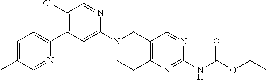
C1=C(C)C=NC(C2=C(Cl)C=NC(N3CCC4=C(C3)C=NC(NC(OCC)=O)=N4)=C2)=C1C
